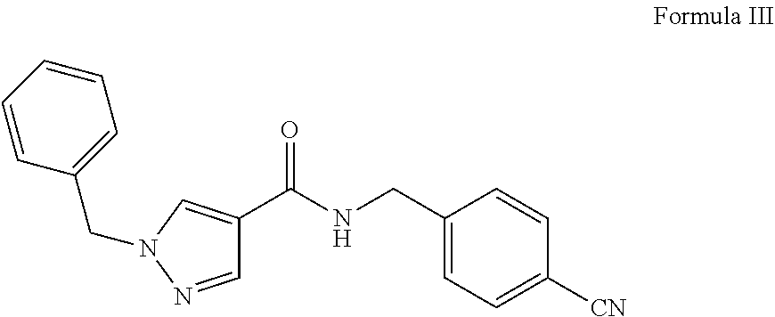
C1=CC=CC(CN2C=C(C(=O)NCC3=CC=C([CN])C=C3)C=N2)=C1
